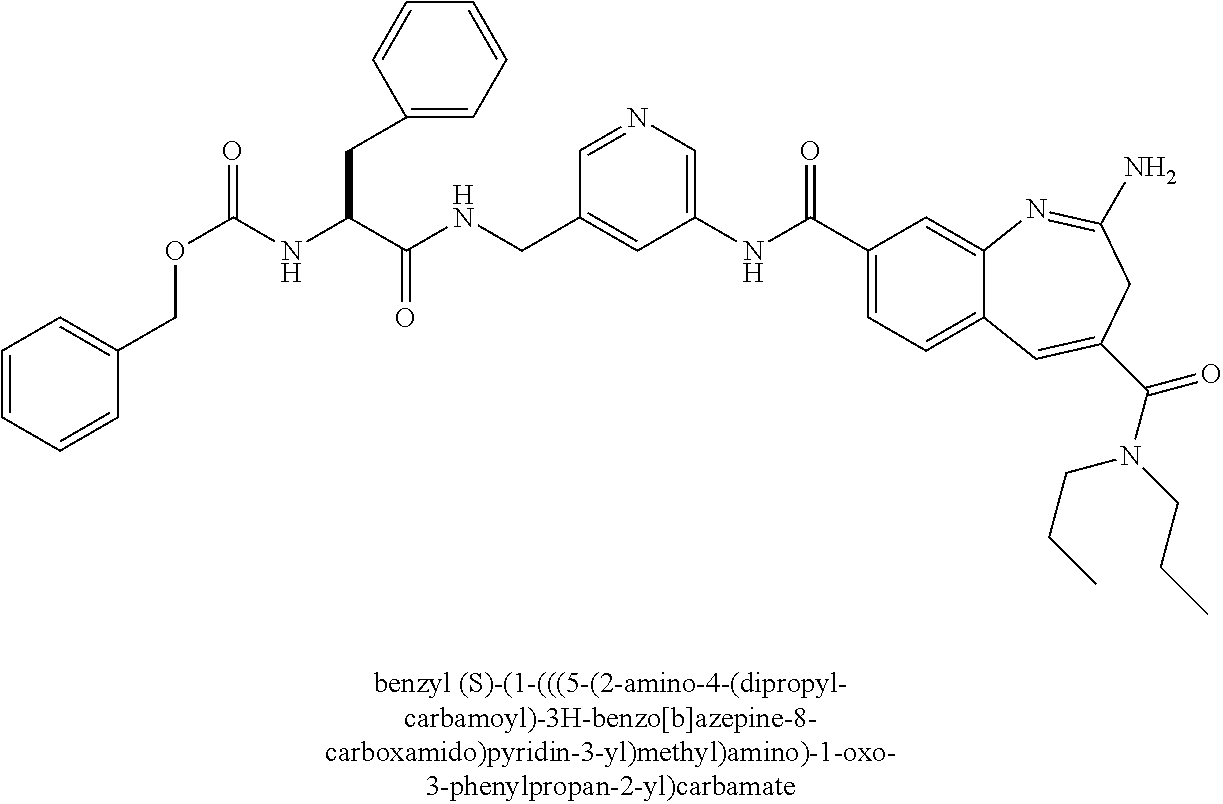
C1=CC=CC(COC(=O)NC(C(NCC2=CC(NC(C3=CC=C4C(=C3)N=C(N)CC(C(N(CCC)CCC)=O)=C4)=O)=CN=C2)=O)CC2=CC=CC=C2)=C1
